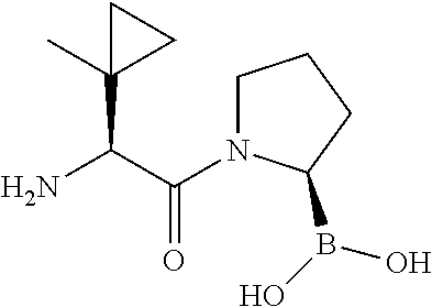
NC(C(=O)N1CCCC1B(O)O)C1(C)CC1
